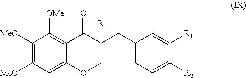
C1([MeO])=C([MeO])C=C2C(=C1[OMe])C(=O)C(CC1=CC=C([R2])C([R1])=C1)([R])CO2
